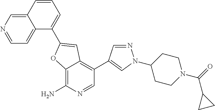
C12=C(N)N=CC(C3=CN(C4CCN(C(=O)C5CC5)CC4)N=C3)=C1C=C(C1=CC=CC3=CN=CC=C13)O2
